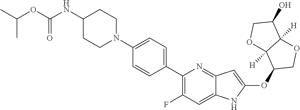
N1(C2=CC=C(C3=C(F)C=C4C(=N3)C=C(OC3COC5([H])C3([H])OCC5O)N4)C=C2)CCC(NC(OC(C)C)=O)CC1
